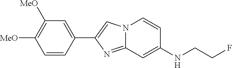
C1=CC(C2=CN3C(=N2)C=C(NCCF)C=C3)=CC([MeO])=C1[MeO]
